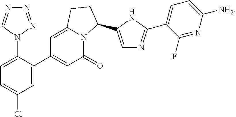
N1(C2=CC=C(Cl)C=C2C2=CC(=O)N3C(=C2)CCC3C2=CN=C(C3=CC=C([NH2])N=C3F)N2)N=NN=C1
